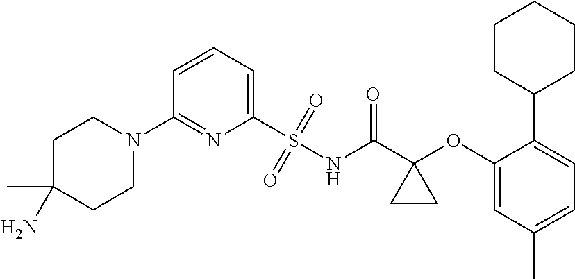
C1(N2CCC(N)(C)CC2)=NC(S(=O)(=O)NC(C2(OC3=CC(C)=CC=C3C3CCCCC3)CC2)=O)=CC=C1
